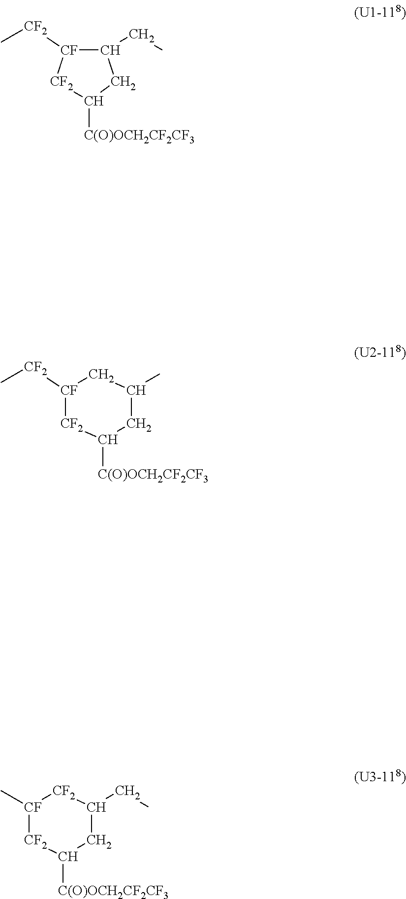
[CF2]1C([C(O)OCH2CF2CF3])CC(C)C[CF]1[CF2]C.[CF2]1C([C(O)OCH2CF2CF3])CC(CC)[CF2][CF]1C.C1(CC)CC([C(O)OCH2CF2CF3])[CF2][CF]1[CF2]C
